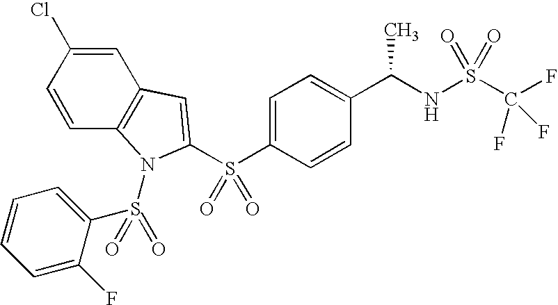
C1=CC2=C(C=C1Cl)C=C(S(C1=CC=C(C(NS(C(F)(F)F)(=O)=O)C)C=C1)(=O)=O)N2S(=O)(C1=CC=CC=C1F)=O
